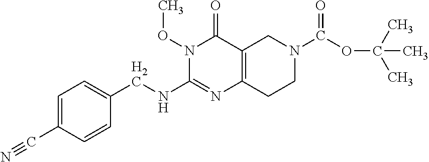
C1=C(C#N)C=CC(CNC2=NC3=C(C(=O)N2OC)CN(C(OC(C)(C)C)=O)CC3)=C1
